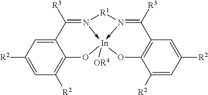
C12=CC([R2])=CC([R2])=C1O[In]13([OR4])-N(=C2[R3])[R1]N->1=C([R3])C1=C(C([R2])=CC([R2])=C1)O3
